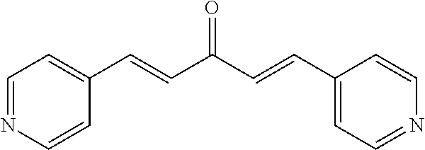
C1=NC=CC(C=CC(C=CC2=CC=NC=C2)=O)=C1
